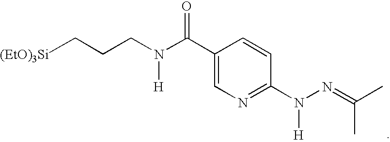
[(EtO)3Si]CCCN(C(C1=CN=C(N(N=C(C)C)[H])C=C1)=O)[H]
